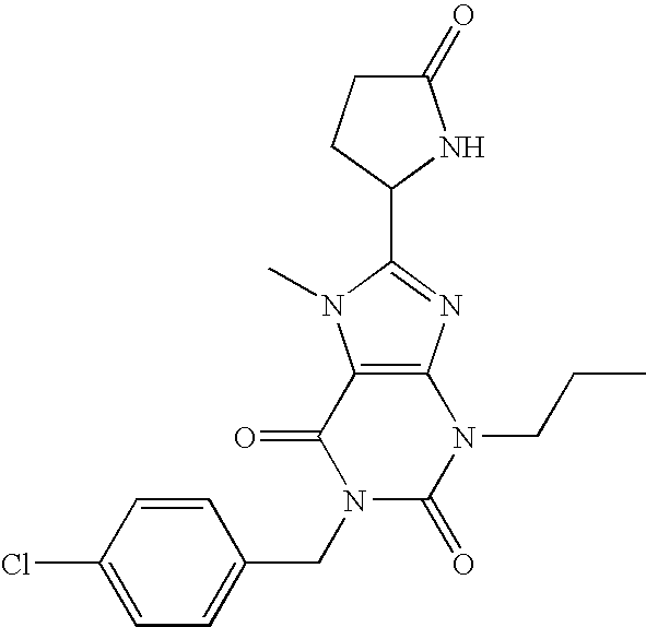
C12=C(N=C(C3NC(=O)CC3)N1C)N(CCC)C(=O)N(CC1=CC=C(Cl)C=C1)C2=O
